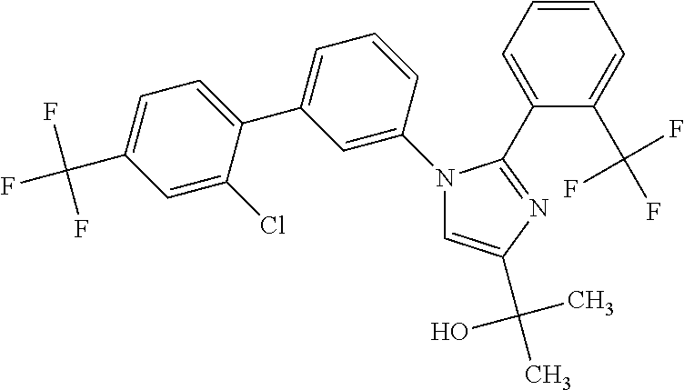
N1(C2=CC(C3=CC=C(C(F)(F)F)C=C3Cl)=CC=C2)C=C(C(O)(C)C)N=C1C1=CC=CC=C1C(F)(F)F
